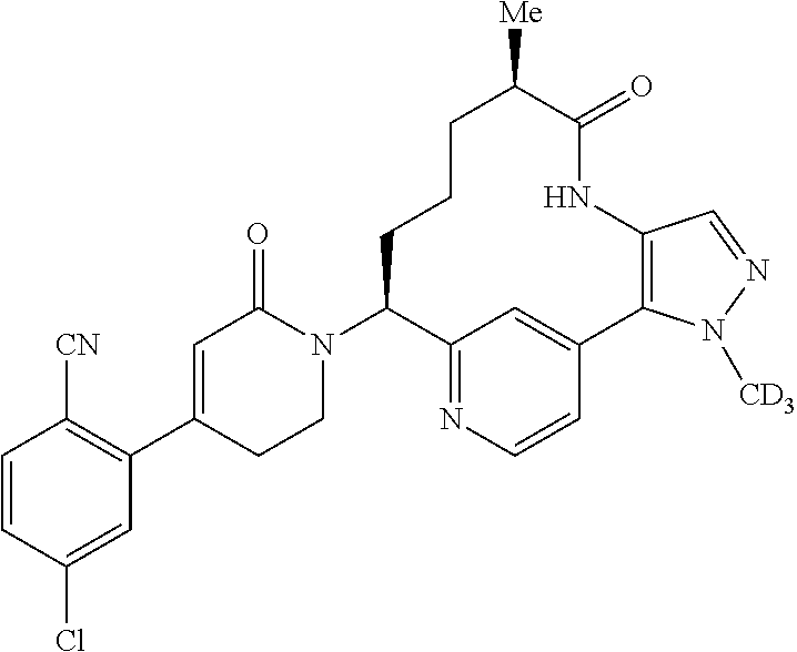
C1=CC(Cl)=CC(C2=CC(=O)N(C3C4=NC=CC(=C4)C4=C(NC(=O)C([Me])CCC3)C=NN4[CD3])CC2)=C1[CN]
